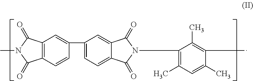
CN1C(=O)C2=C(C1=O)C=C(C1=CC=C3C(=C1)C(=O)N(C1=C(C)C=C(C)C(C)=C1C)C3=O)C=C2
